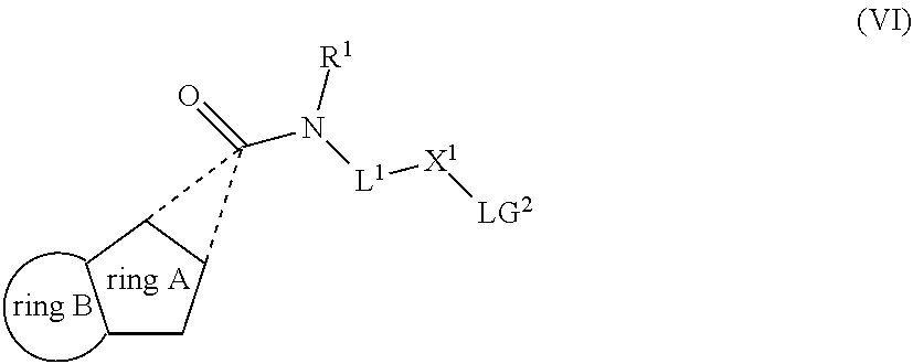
C1CC2C(C1)C2(=O)N([L1][X1][LG2])[R1]
